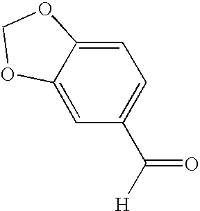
C1=C2C(=CC(C([H])=O)=C1)OCO2
